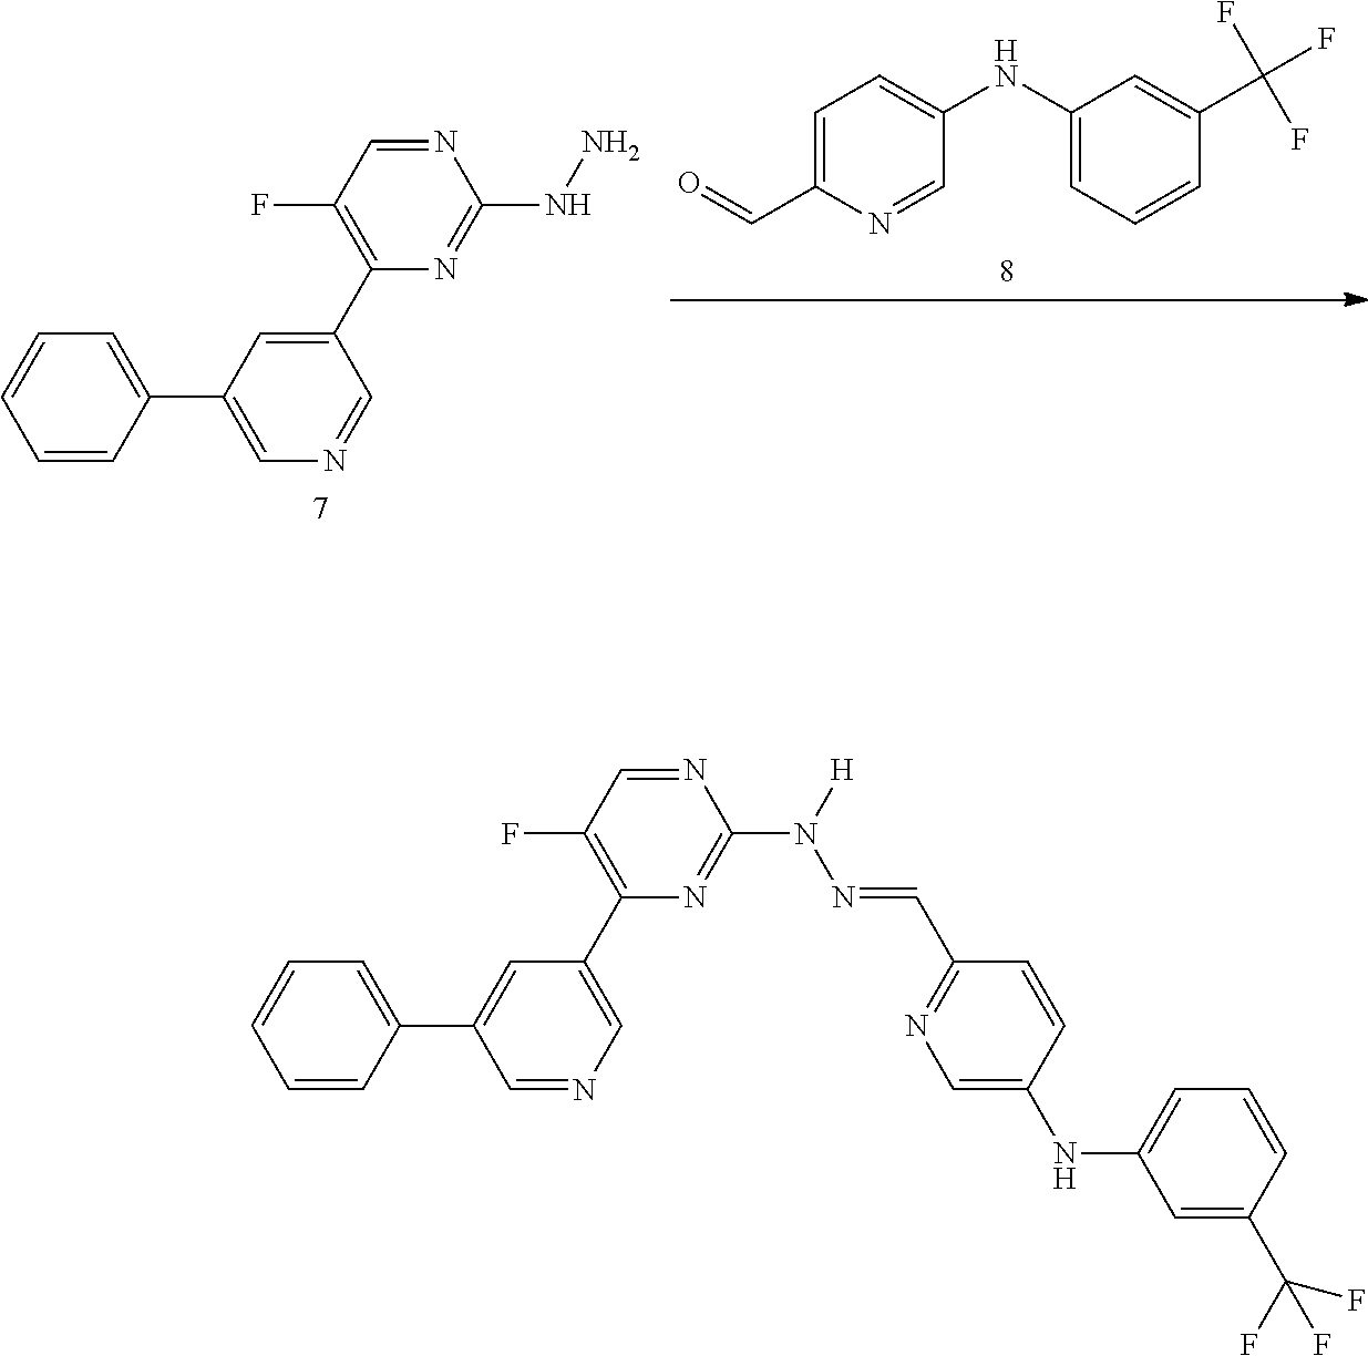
C1=C(C=O)N=CC(NC2=CC=CC(C(F)(F)F)=C2)=C1.C1(C2=C(F)C=NC(NN)=N2)=CC(C2=CC=CC=C2)=CN=C1.C1(C2=C(F)C=NC(N([H])N=CC3=NC=C(NC4=CC=CC(C(F)(F)F)=C4)C=C3)=N2)=CN=CC(C2=CC=CC=C2)=C1
